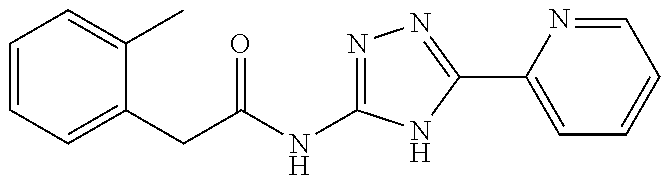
C1=CC=C(CC(NC2=NN=C(C3=CC=CC=N3)N2)=O)C(C)=C1
